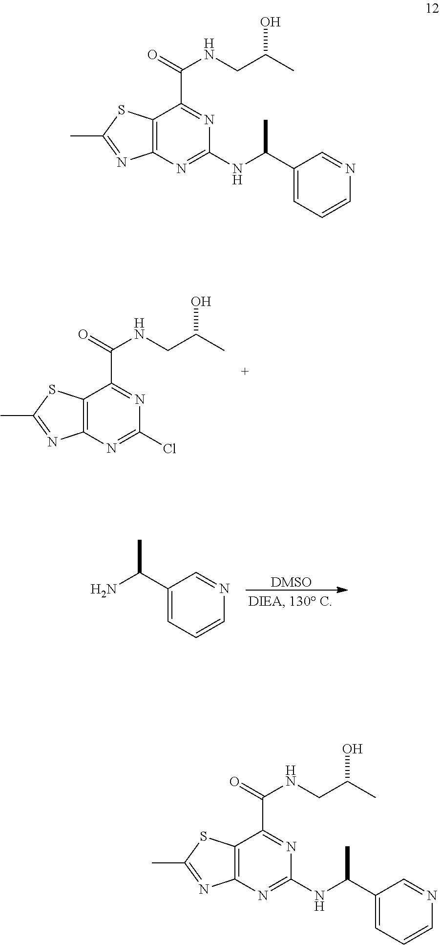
C12=C(N=C(Cl)N=C1C(=O)NCC(C)O)N=C(C)S2.[DMSO].C1(C(N)C)=CC=CN=C1.C12=C(N=C(NC(C3=CC=CN=C3)C)N=C1C(=O)NCC(C)O)N=C(C)S2.C12=C(N=C(NC(C3=CC=CN=C3)C)N=C1C(=O)NCC(C)O)N=C(C)S2
